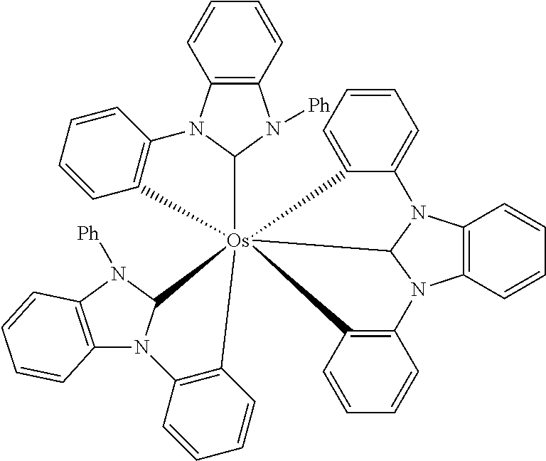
C12=C(C=CC=C1)N([Ph])C1N2C2=C(C=CC=C2)[Os]1234(C1N(C5=C(N1[Ph])C=CC=C5)C1=C2C=CC=C1)C1=CC=CC=C1N1C2=C(N(C13)C1=C4C=CC=C1)C=CC=C2
